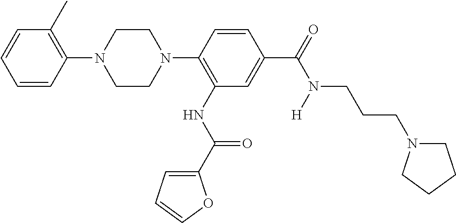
C1=CC(N2CCN(C3=C(NC(C4=CC=CO4)=O)C=C(C(=O)N([H])CCCN4CCCC4)C=C3)CC2)=C(C)C=C1
